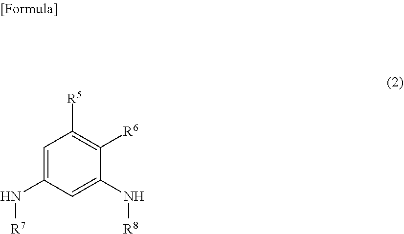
C1=C(N[R7])C=C(N[R8])C([R6])=C1[R5]
